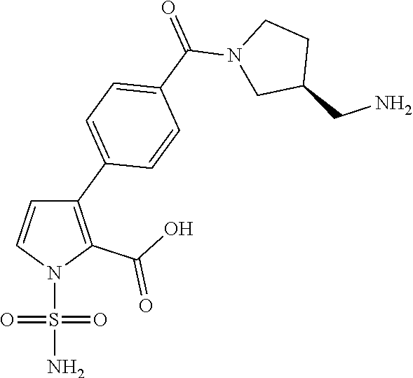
C1(C2=CC=C(C(=O)N3CC(CN)CC3)C=C2)=C(C(O)=O)N(S(N)(=O)=O)C=C1
